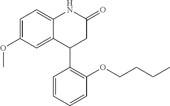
C1(OC)=CC=C2C(=C1)C(C1=C(OCCCC)C=CC=C1)CC(=O)N2
